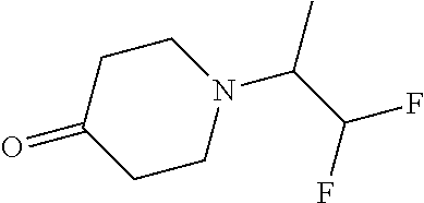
C1CN(C(C(F)F)C)CCC1=O
